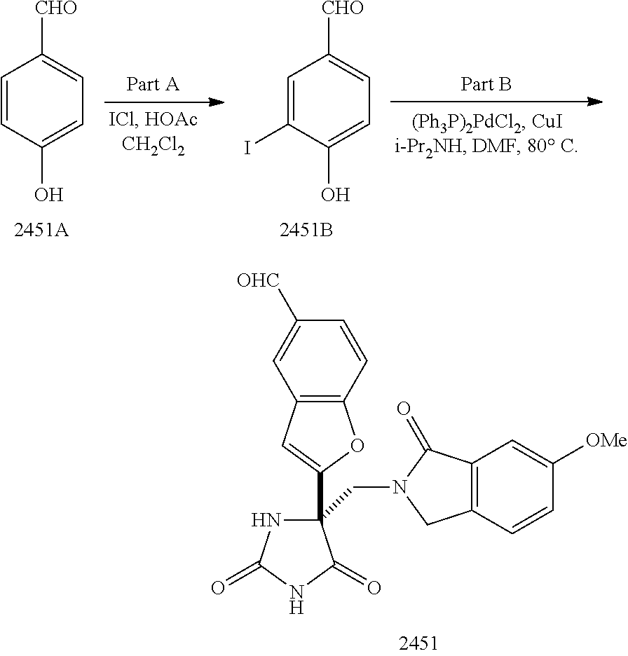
C1=CC([OHC])=CC2=C1OC(C1(CN3CC4=C(C3=O)C=C([OMe])C=C4)NC(=O)NC1=O)=C2.C1=CC(O)=CC=C1[CHO].C1=C(I)C(O)=CC=C1[CHO]
